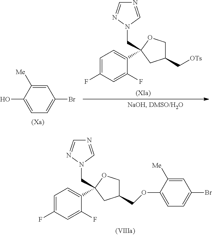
C1=C(F)C=C(F)C(C2(CN3C=NC=N3)OCC(COC3=CC=C(Br)C=C3[Me])C2)=C1.C1=C(F)C=C(F)C(C2(CN3C=NC=N3)OCC(C[OTs])C2)=C1.C1=C([Me])C(O)=CC=C1Br
